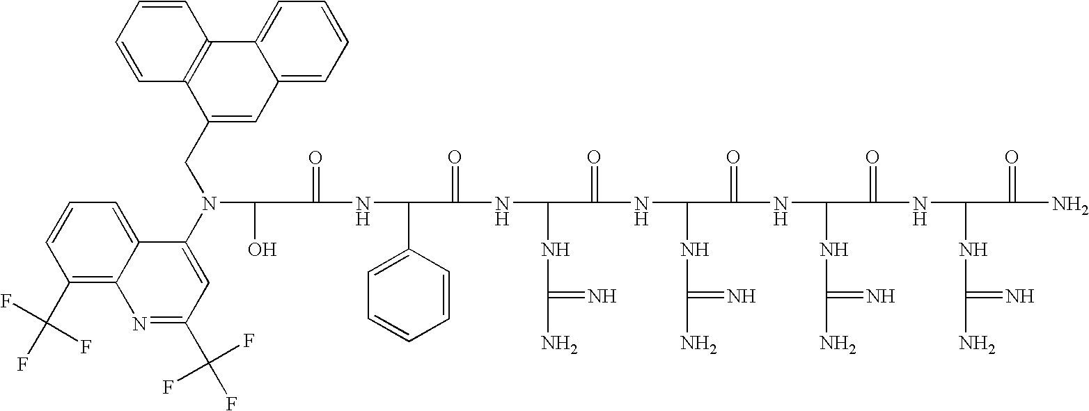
C(=O)(NC(C1=CC=CC=C1)C(=O)NC(NC(N)=N)C(=O)NC(NC(N)=N)C(=O)NC(NC(N)=N)C(=O)NC(NC(N)=N)C(=O)N)C(O)N(C1=CC(C(F)(F)F)=NC2=C(C(F)(F)F)C=CC=C12)CC1=CC2=CC=CC=C2C2=C1C=CC=C2
